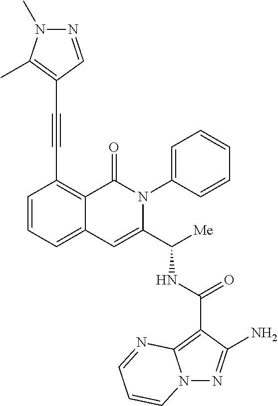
N(C(C1=CC2=CC=CC(C#CC3=C(C)N(C)N=C3)=C2C(=O)N1C1=CC=CC=C1)[Me])C(C1=C2N(N=C1N)C=CC=N2)=O
